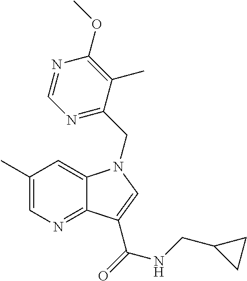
C1(C)=CN=C2C(=C1)N(CC1=NC=NC(OC)=C1C)C=C2C(=O)NCC1CC1
